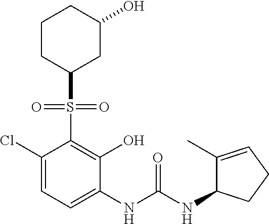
C1(Cl)=CC=C(NC(NC2C(C)=CCC2)=O)C(O)=C1S(=O)(=O)C1CC(O)CCC1
